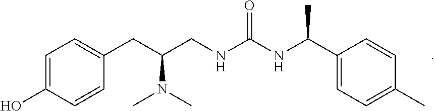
C1=C(O)C=CC(CC(CNC(NC(C2=CC=C(C)C=C2)C)=O)N(C)C)=C1
